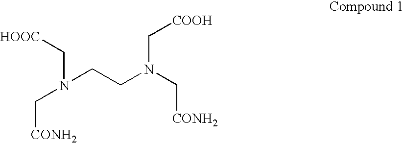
N(CCN(C[CONH2])C[COOH])(C[HOOC])C[CONH2]
